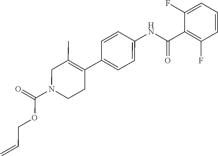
C1=CC=C(F)C(C(=O)NC2=CC=C(C3=C(C)CN(C(OCC=C)=O)CC3)C=C2)=C1F
